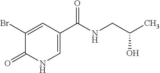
C1(Br)=CC(C(=O)NCC(C)O)=CNC1=O
